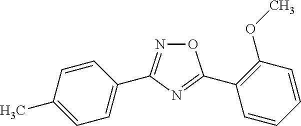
N1=C(C2=CC=C(C)C=C2)N=C(C2=C(OC)C=CC=C2)O1
